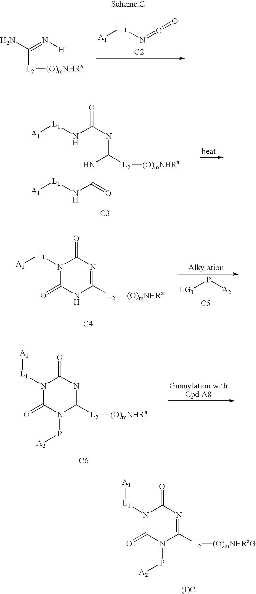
C([L2][(O)mNHRa])(=N[H])N.[A1][L1]N=C=O.[C2].[A1][L1]NC(N=C(NC(=O)N[L1][A1])[L2][(O)mNHRa])=O.[C3].[C4].[A1][L1]N1C(=O)N=C([L2][(O)mNHRa])NC1=O.P([LG1])[A2].[C5].[C6].[A1][L1]N1C(=O)N=C([L2][(O)mNHRa])N(P[A2])C1=O.[(I)C].[A1][L1]N1C(=O)N=C([L2][(O)mNHRaG])N(P[A2])C1=O
